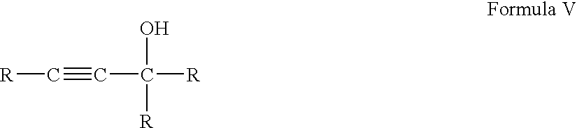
[R]C#CC([R])(O)[R]
